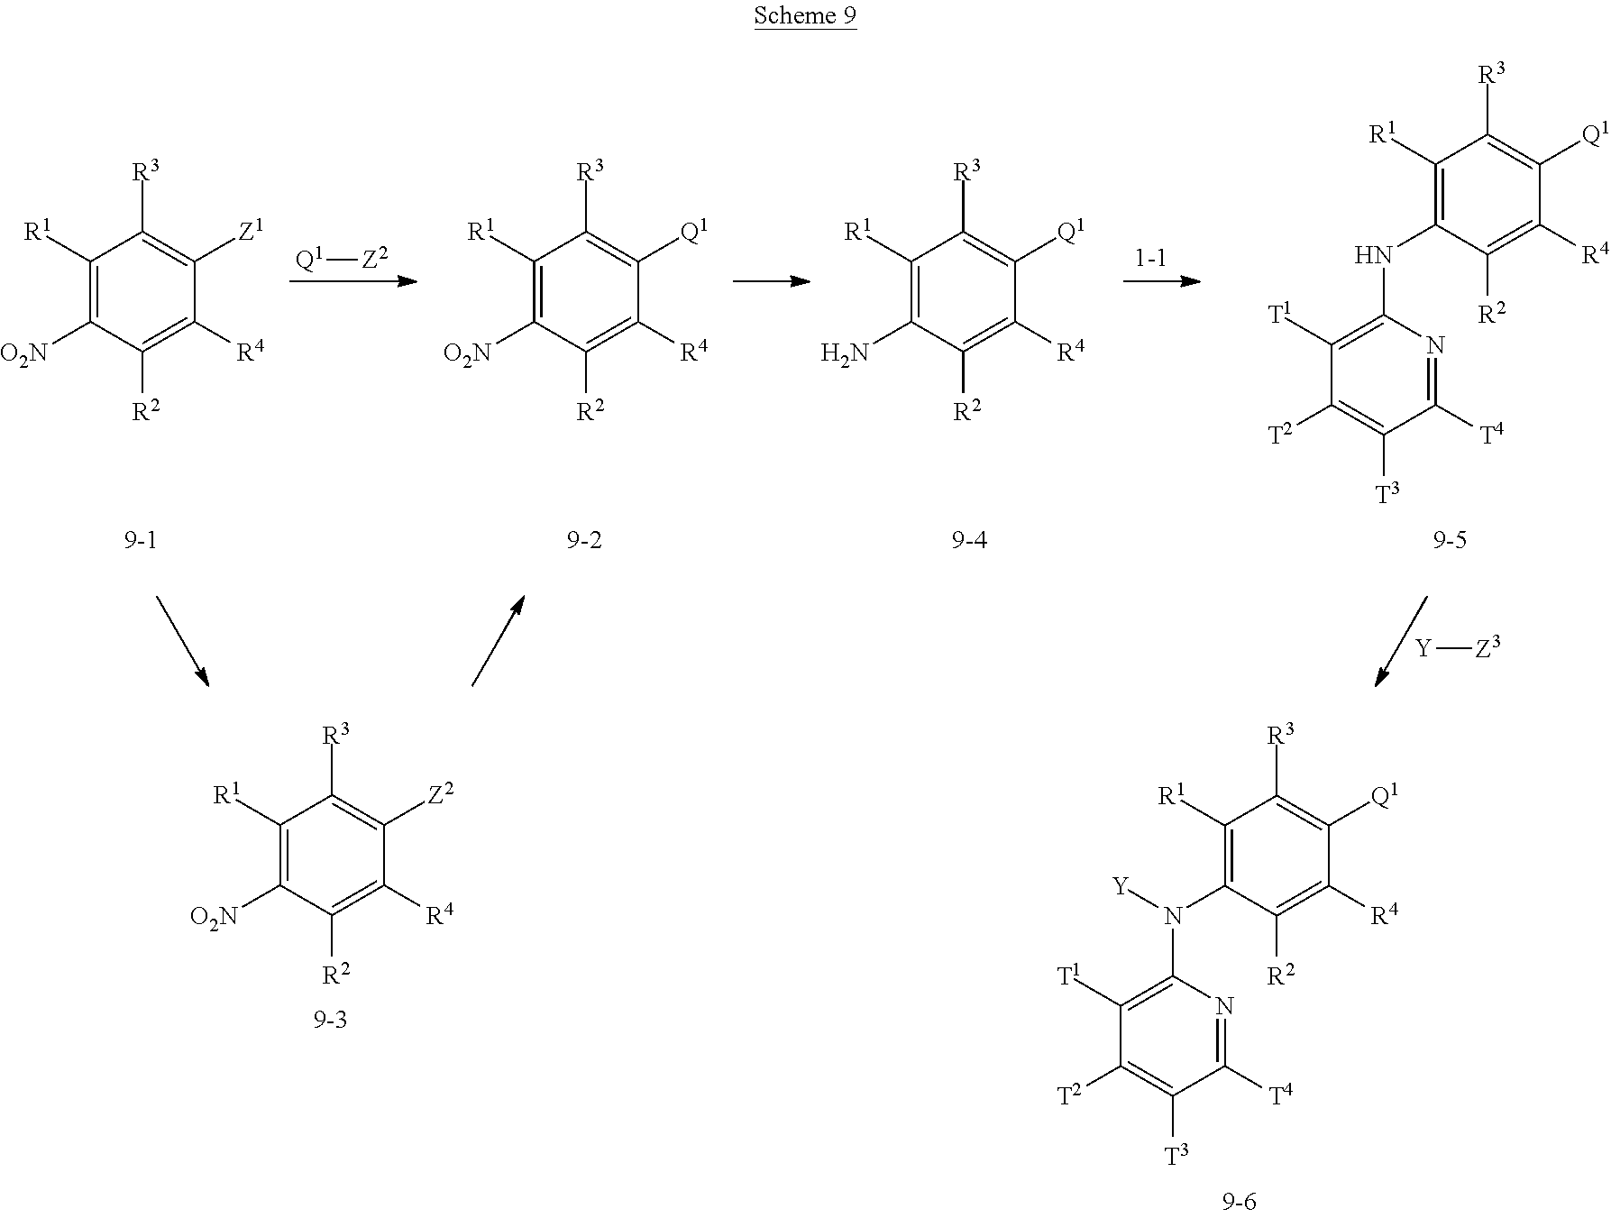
C1([R1])=C([O2N])C([R2])=C([R4])C([Z1])=C1[R3].C1([R1])=C([O2N])C([R2])=C([R4])C([Q1])=C1[R3].C1([R1])=C(N)C([R2])=C([R4])C([Q1])=C1[R3].C1([R1])=C(NC2=C([T1])C([T2])=C([T3])C([T4])=N2)C([R2])=C([R4])C([Q1])=C1[R3].[Q1][Z2].[Y][Z3].C1([R1])=C([O2N])C([R2])=C([R4])C([Z2])=C1[R3].C1([R1])=C(N(C2=C([T1])C([T2])=C([T3])C([T4])=N2)[Y])C([R2])=C([R4])C([Q1])=C1[R3]
